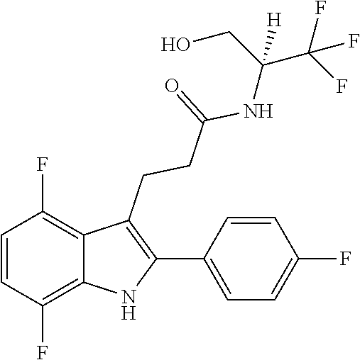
N(C(CCC1=C(C2=CC=C(F)C=C2)NC2=C(F)C=CC(F)=C12)=O)C(C(F)(F)F)(CO)[H]
